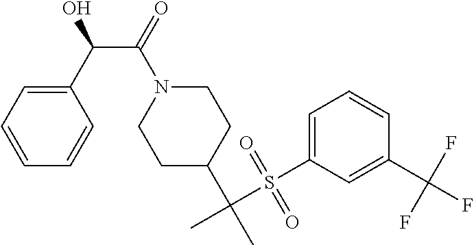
N1(C(C(O)C2=CC=CC=C2)=O)CCC(C(C)(S(C2=CC=CC(C(F)(F)F)=C2)(=O)=O)C)CC1
